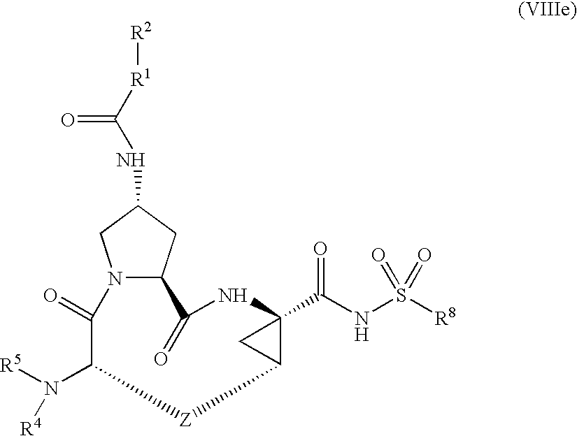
N12C(CC(NC([R1][R2])=O)C1)C(=O)NC1(C(NS([R8])(=O)=O)=O)CC1[Z]C(N([R5])[R4])C2=O
